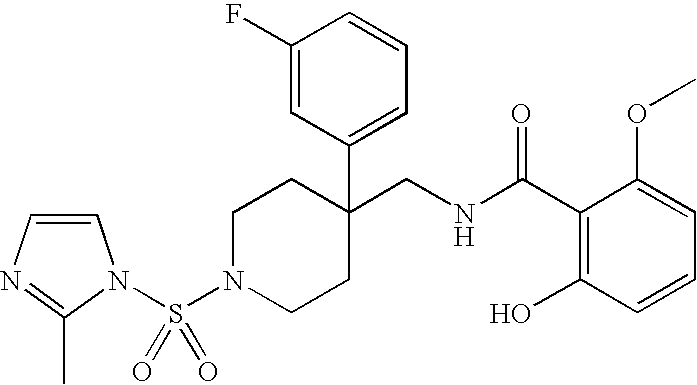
S(N1CCC(CNC(C2=C(O)C=CC=C2OC)=O)(C2=CC=CC(F)=C2)CC1)(=O)(=O)N1C=CN=C1C
